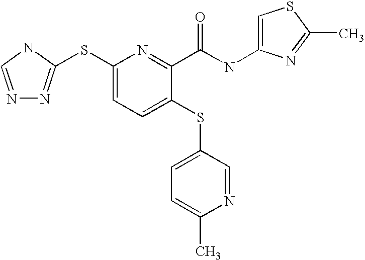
C1(SC2=NN=CN2)=CC=C(SC2=CC=C(C)N=C2)C(C(NC2=CSC(C)=N2)=O)=N1
